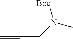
C#CCN(C)[Boc]
